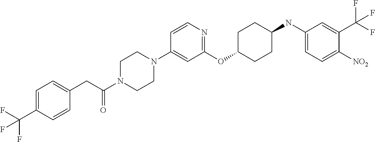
C1(OC2CCC(NC3=CC=C([NO2])C(C(F)(F)F)=C3)CC2)=NC=CC(N2CCN(C(CC3=CC=C(C(F)(F)F)C=C3)=O)CC2)=C1
